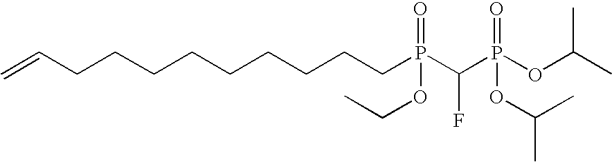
C=CCCCCCCCCCP(C(P(OC(C)C)(=O)OC(C)C)F)(OCC)=O
